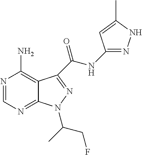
N1=CN=C2C(=C1N)C(C(NC1=NNC(C)=C1)=O)=NN2C(C)CF
